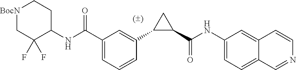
C1(C(NC2=CC=C3C(=C2)C=CN=C3)=O)CC1C1=CC(C(NC2CC[BocN]CC2(F)F)=O)=CC=C1
